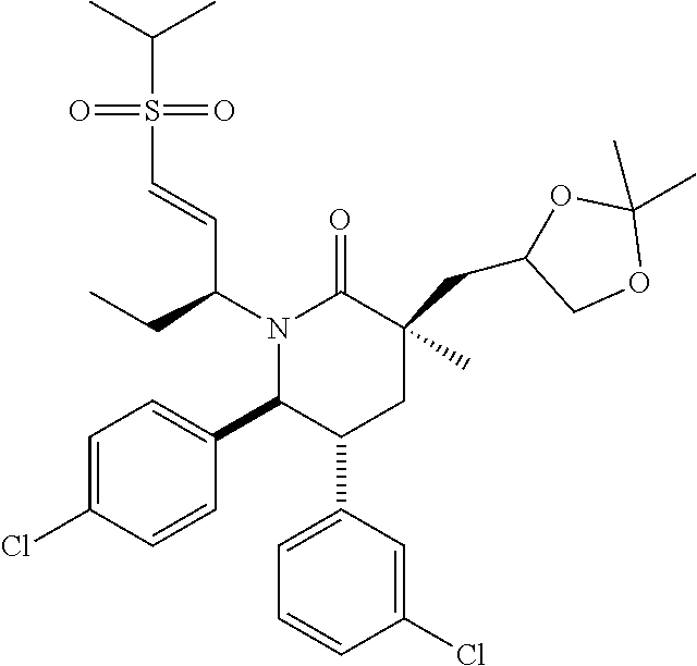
N1(C(CC)C=CS(=O)(=O)C(C)C)C(C2=CC=C(Cl)C=C2)C(C2=CC=CC(Cl)=C2)CC(CC2OC(C)(C)OC2)(C)C1=O
